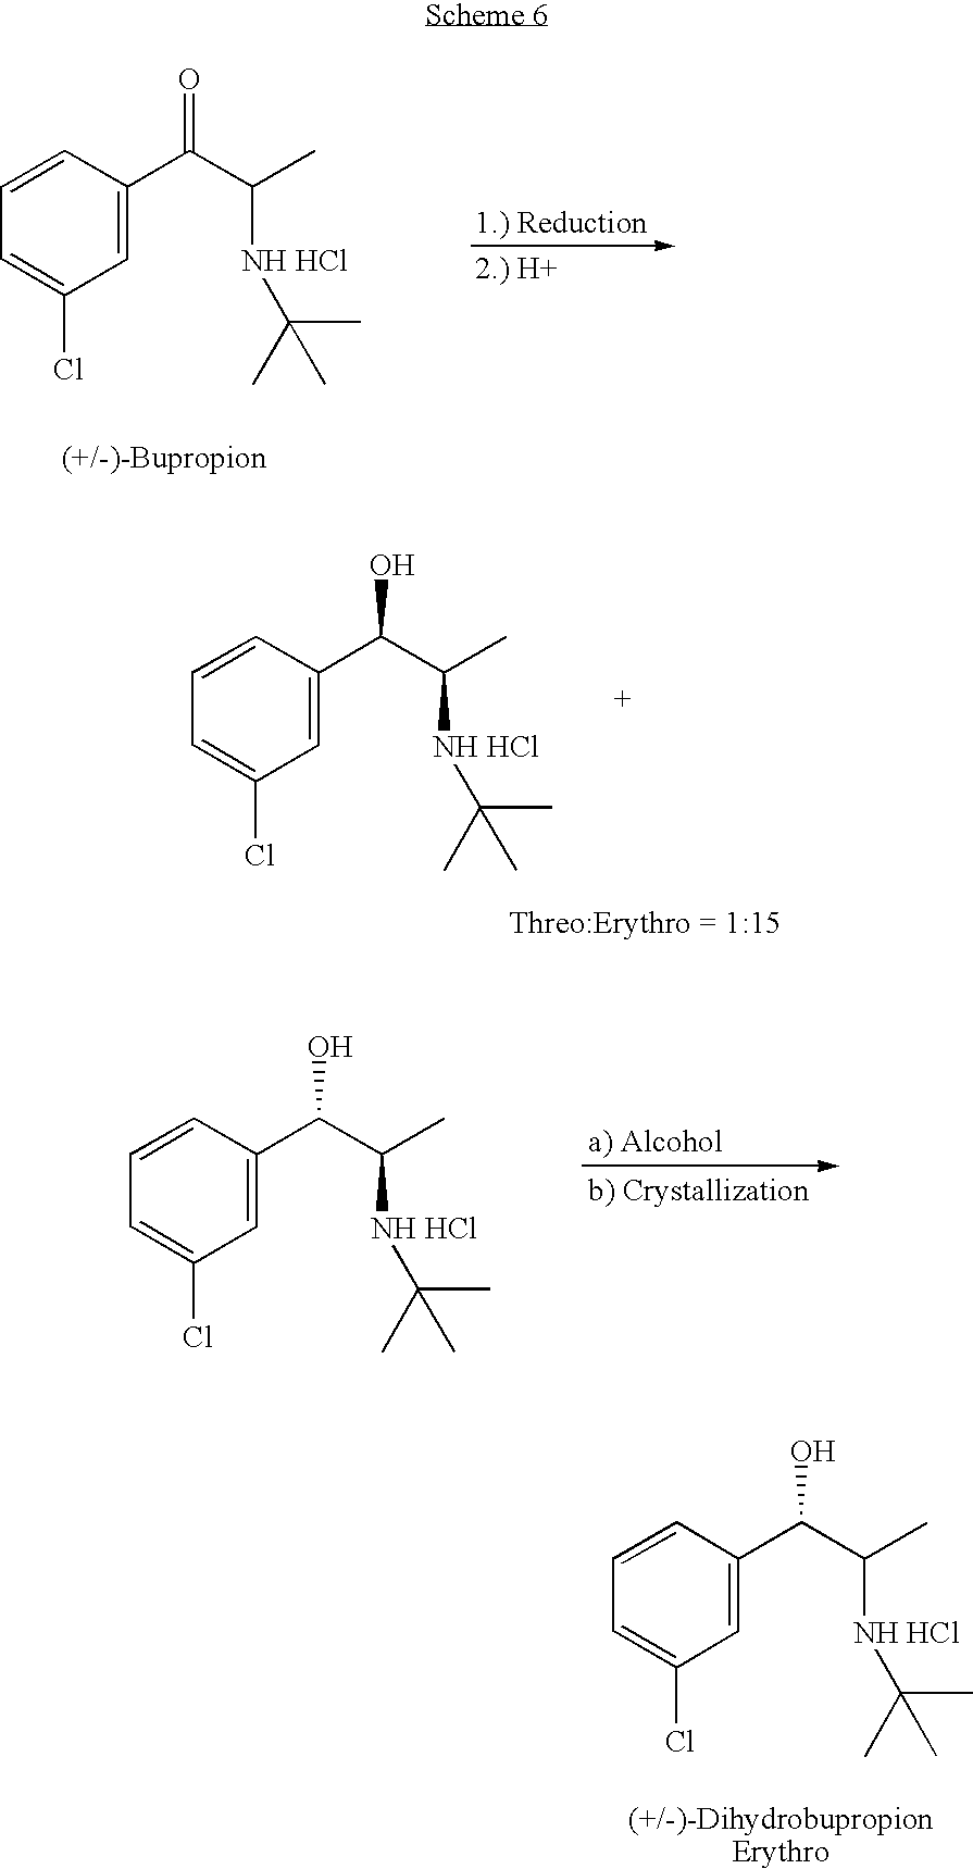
C1=C(C(C(C)[NH HCl]C(C)(C)C)=O)C=CC=C1Cl.C1=C(C(C(C)[NH HCl]C(C)(C)C)O)C=CC=C1Cl.C1=C(C(C(C)[NH HCl]C(C)(C)C)O)C=CC=C1Cl.C1=C(C(C(C)[NH HCl]C(C)(C)C)O)C=CC=C1Cl
